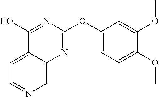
C1=NC=C2C(=C1)C(O)=NC(OC1=CC=C(OC)C(OC)=C1)=N2
